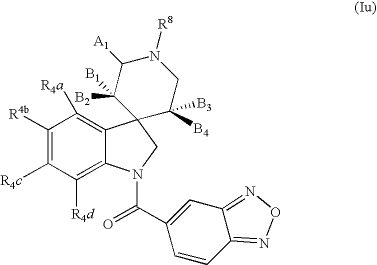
C1([R4b])=C([R4c])C([R4d])=C2C(=C1[R4a])C1(CN2C(C2=CC3=NON=C3C=C2)=O)C([B4])([B3])CN([R8])C([A1])C1([B2])[B1]
